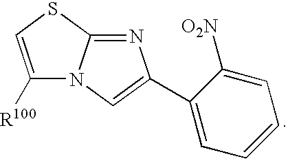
C1([R100])=CSC2=NC(C3=CC=CC=C3[O2N])=CN12
